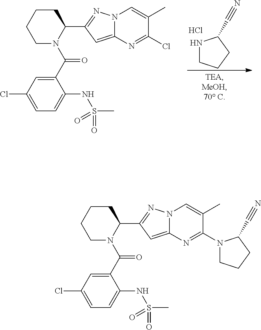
N1CCCC1C#N.Cl.C1CCCN(C(C2=CC(Cl)=CC=C2NS(C)(=O)=O)=O)C1C1=NN2C(=C1)N=C(Cl)C(C)=C2.C1CCCN(C(C2=CC(Cl)=CC=C2NS(C)(=O)=O)=O)C1C1=NN2C(=C1)N=C(N1CCCC1C#N)C(C)=C2
